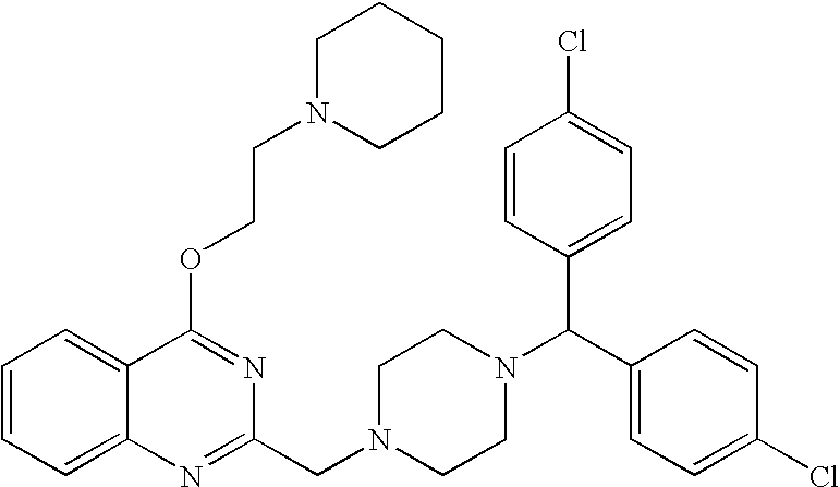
C1=CC=C2C(=C1)C(OCCN1CCCCC1)=NC(CN1CCN(C(C3=CC=C(Cl)C=C3)C3=CC=C(Cl)C=C3)CC1)=N2
